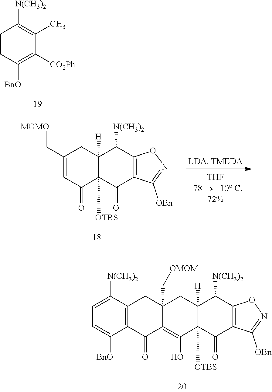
C12=C(O)C3([OTBS])C([H])(CC1(C[OMOM])CC1=C(C2=O)C([BnO])=CC=C1[N(CH3)2])C([N(CH3)2])C1=C(C3=O)C([OBn])=NO1.C1=CC([BnO])=C([CO2Ph])C(C)=C1[N(CH3)2].C1=C(C[MOMO])CC2([H])C([OTBS])(C1=O)C(=O)C1=C(C2[N(CH3)2])ON=C1[OBn]
